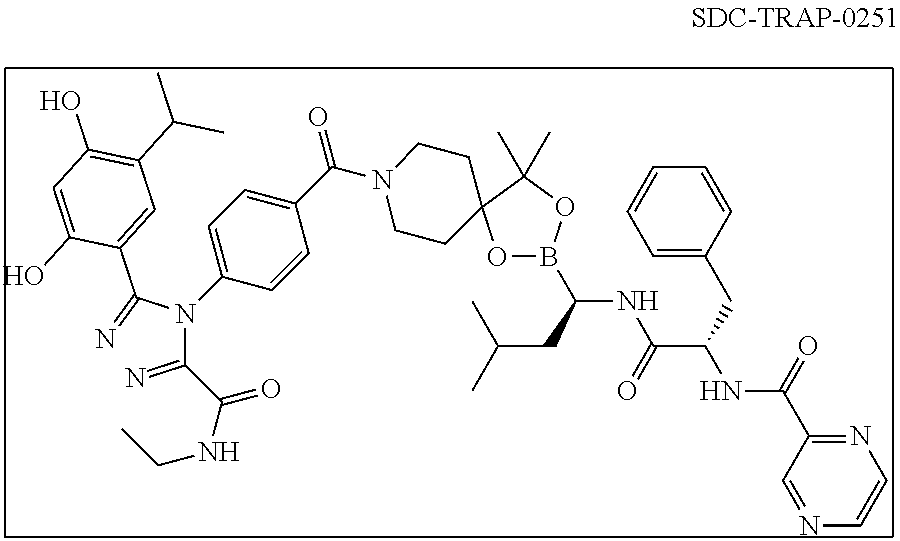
C(CC(C)C)(NC(C(CC1=CC=CC=C1)NC(C1=NC=CN=C1)=O)=O)B1OC2(C(C)(C)O1)CCN(C(C1=CC=C(N(C(=N)C(=O)NCC)C(=N)C3=CC(C(C)C)=C(O)C=C3O)C=C1)=O)CC2
